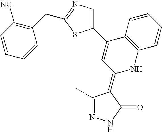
N1=C(C)C(=C2NC3=C(C(C4=CN=C(CC5=C([NC])C=CC=C5)S4)=C2)C=CC=C3)C(=O)N1
